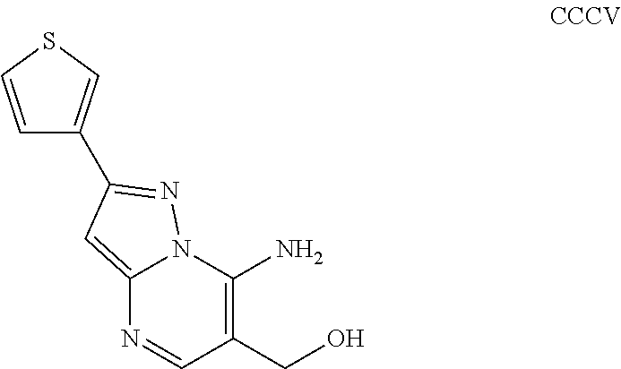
C12=CC(C3=CSC=C3)=NN1C(N)=C(CO)C=N2
